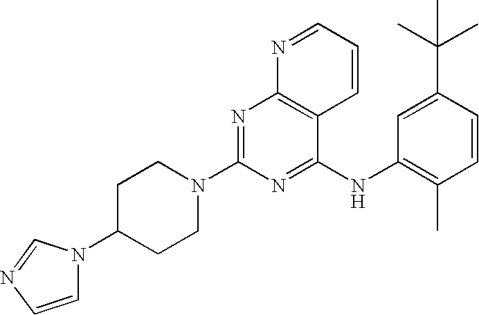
C1C(N2C=CN=C2)CCN(C2=NC3=C(C(NC4=C(C)C=CC(C(C)(C)C)=C4)=N2)C=CC=N3)C1
